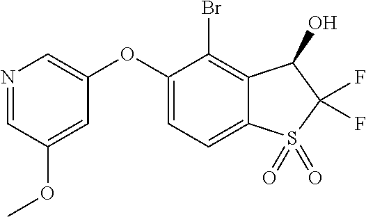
N1=CC(OC)=CC(OC2=CC=C3C(=C2Br)C(O)C(F)(F)S3(=O)=O)=C1
